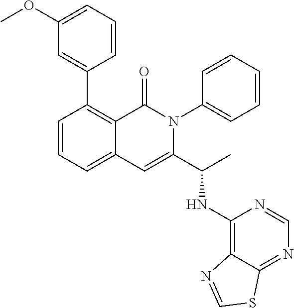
C1(C2=C3C(=CC=C2)C=C(C(NC2=C4C(=NC=N2)SC=N4)C)N(C2=CC=CC=C2)C3=O)=CC(OC)=CC=C1
